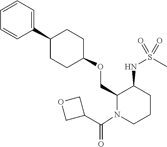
C1(C2=CC=CC=C2)CCC(OCC2C(NS(C)(=O)=O)CCCN2C(C2COC2)=O)CC1
